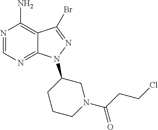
N1=CN=C2C(=C1N)C(Br)=NN2C1CCCN(C(CCCl)=O)C1
